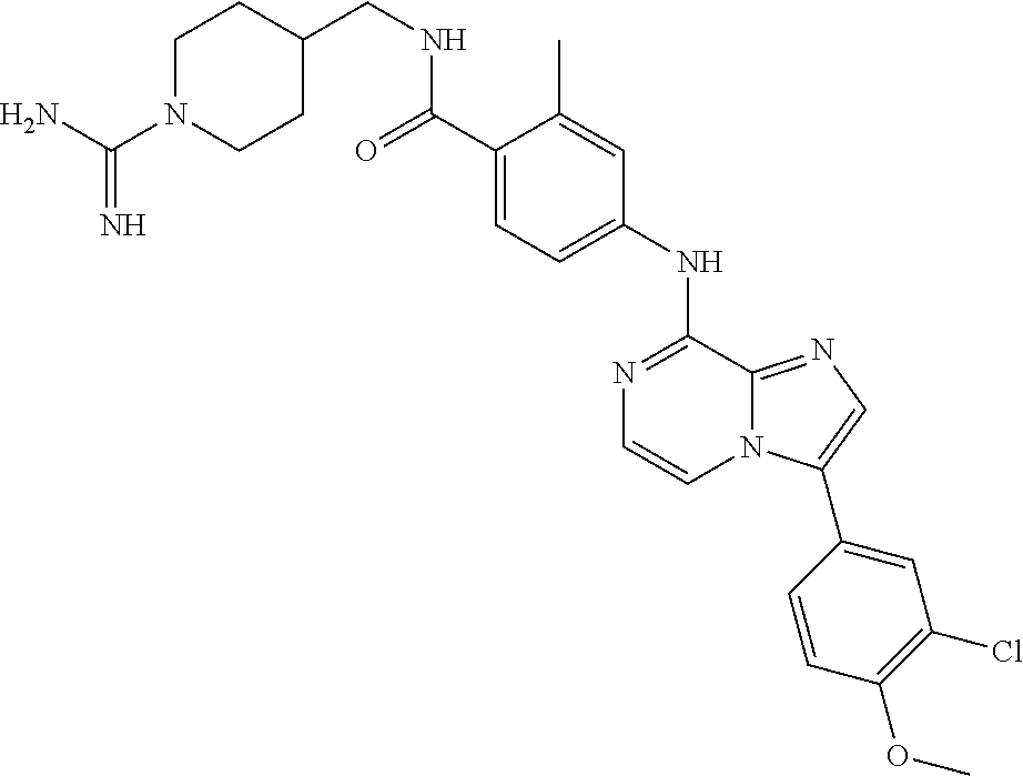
C1(NC2=NC=CN3C2=NC=C3C2=CC(Cl)=C(OC)C=C2)=CC=C(C(=O)NCC2CCN(C(N)=N)CC2)C(C)=C1
